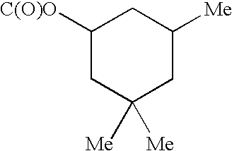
C1([C(O)O])CC([Me])([Me])CC([Me])C1
